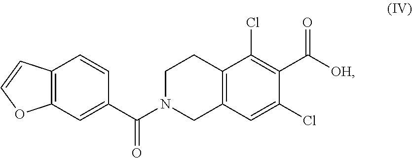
C12=C(C=C(C(N3CC4=C(CC3)C(Cl)=C(C([OH])=O)C(Cl)=C4)=O)C=C1)OC=C2
